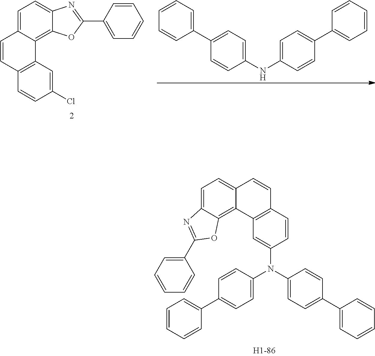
C1=C2C(=C3C(=C1)C=CC1=C3C=C(N(C3=CC=C(C4=CC=CC=C4)C=C3)C3=CC=C(C4=CC=CC=C4)C=C3)C=C1)OC(C1=CC=CC=C1)=N2.C1=C2C(=C3C(=C1)N=C(C1=CC=CC=C1)O3)C1=C(C=C2)C=CC(Cl)=C1.C1=C(NC2=CC=C(C3=CC=CC=C3)C=C2)C=CC(C2=CC=CC=C2)=C1
